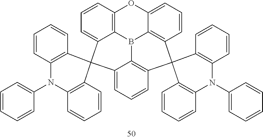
C1=CC=CC(N2C3=C(C=CC=C3)C3(C4=C2C=CC=C4)C2=CC=CC4=C2B2C5=C(C=CC=C5O4)C4(C5=C(C=CC=C5)N(C5=CC=CC=C5)C5=C4C=CC=C5)C4=C2C3=CC=C4)=C1
